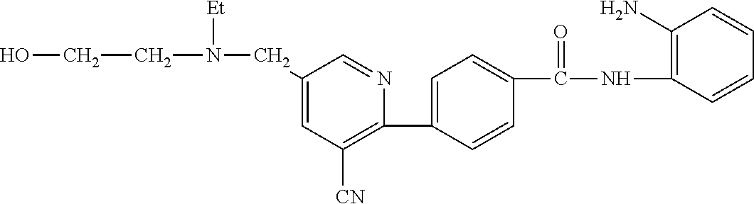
C1(C2=CC=C(C(NC3=C(N)C=CC=C3)=O)C=C2)=C([CN])C=C(CN(CCO)[Et])C=N1
